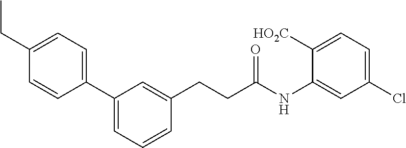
C1(C2=CC=CC(CCC(NC3=CC(Cl)=CC=C3[HO2C])=O)=C2)=CC=C(CC)C=C1
